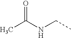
C(C)NC(C)=O
